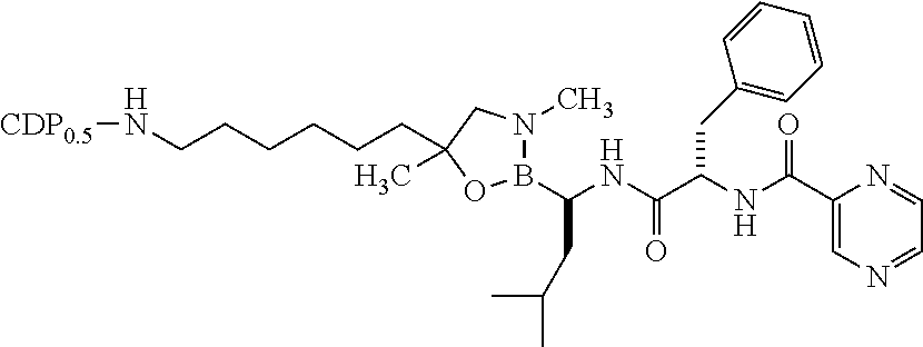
[CDP0.5]NCCCCCCC1(C)CN(C)B(C(CC(C)C)NC(=O)C(CC2=CC=CC=C2)NC(=O)C2=CN=CC=N2)O1
